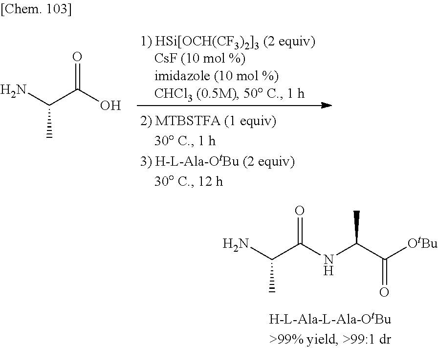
NC(C(O)=O)C.NC(C(NC(C(=O)[OtBu])C)=O)C
